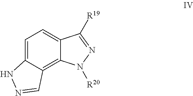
C1=C2C(=C3C(=C1)C([R19])=NN3[R20])C=NN2
